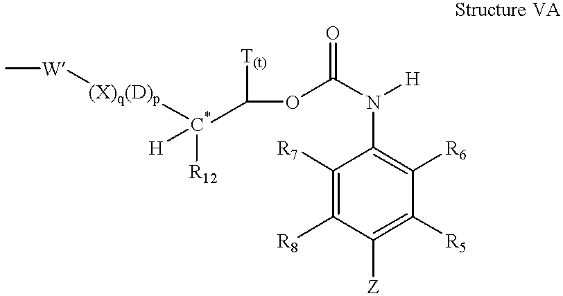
C1([R7])=C([R8])C([Z])=C([R5])C([R6])=C1N(C(OC([T(t)])[C*]([R12])([H])[(X)q(D)p][W]C)=O)[H]
